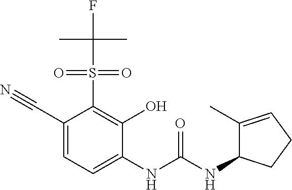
C1(C#N)=CC=C(NC(NC2C(C)=CCC2)=O)C(O)=C1S(=O)(=O)C(C)(C)F
